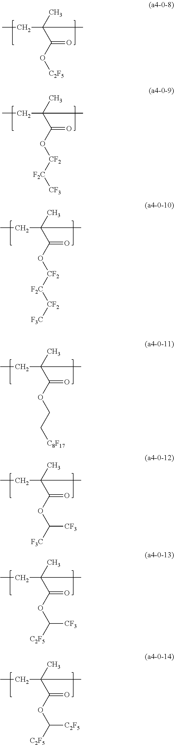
CCC(C(O[C2F5])=O)(C)C.CCC(C(O[CF2][F2C][CF3])=O)(C)C.CCC(C(O[CF2][F2C][CF2][F3C])=O)(C)C.CCC(C(OCC[C8F17])=O)(C)C.CCC(C(OC([F3C])[CF3])=O)(C)C.CCC(C(OC([C2F5])[CF3])=O)(C)C.CCC(C(OC([C2F5])[C2F5])=O)(C)C
